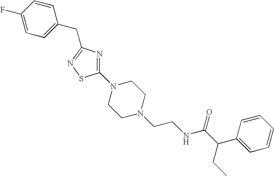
C1(F)=CC=C(CC2=NSC(N3CCN(CCNC(C(C4=CC=CC=C4)CC)=O)CC3)=N2)C=C1
